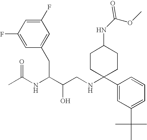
C1(F)=CC(F)=CC(CC(NC(C)=O)C(O)CNC2(C3=CC(C(C)(C)C)=CC=C3)CCC(NC(OC)=O)CC2)=C1
